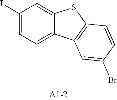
C1(I)=CC=C2C(=C1)SC1=C2C=C(Br)C=C1
